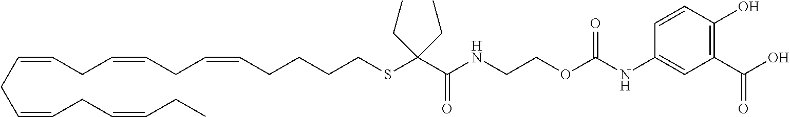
C1(C(O)=O)=C(O)C=CC(NC(OCCNC(C(CC)(SCCCCC=CCC=CCC=CCC=CCC=CCC)CC)=O)=O)=C1
